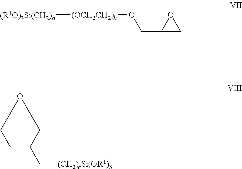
[(OCH2CH2)b](OCC1CO1)[(R1O)3Si(CH2)a].C12CCC(C[(CH2)cSi(OR1)3])CC1O2
